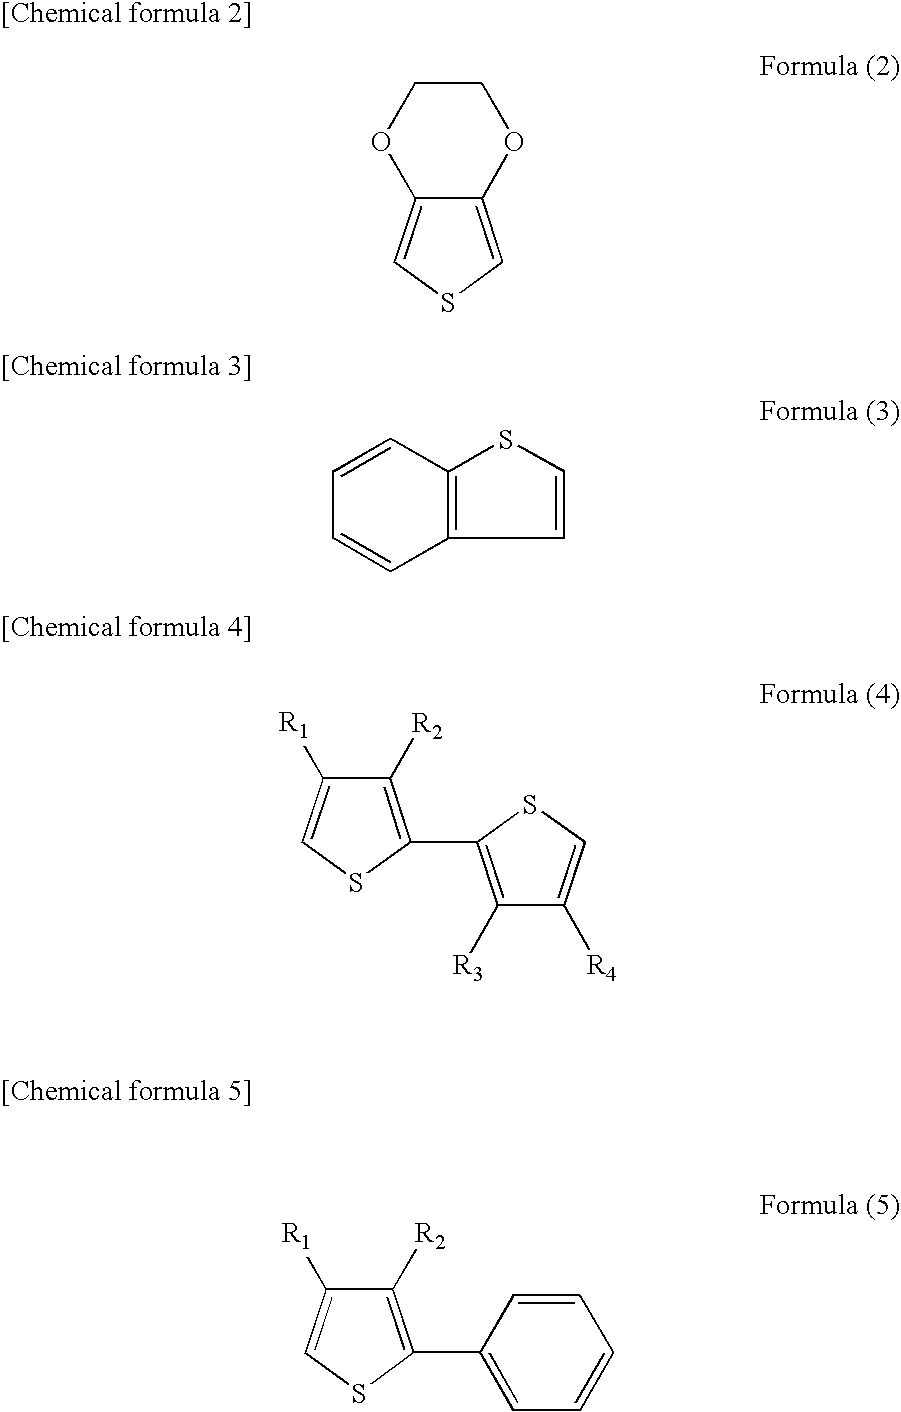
C12=CSC=C1OCCO2.C1=CC2=C(C=C1)C=CS2.C1(C2=C([R3])C([R4])=CS2)=C([R2])C([R1])=CS1.C1([R1])=CSC(C2=CC=CC=C2)=C1[R2]
